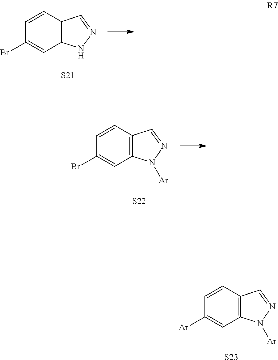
C1=CC2=C(C=C1Br)NN=C2.[S21].C1=CC2=C(C=C1Br)N([Ar])N=C2.[S22].C1=CC2=C(C=C1[Ar])N([Ar])N=C2.[S23]
